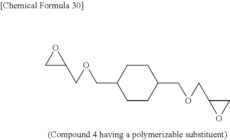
C1C(COCC2CCC(COCC3OC3)CC2)O1
